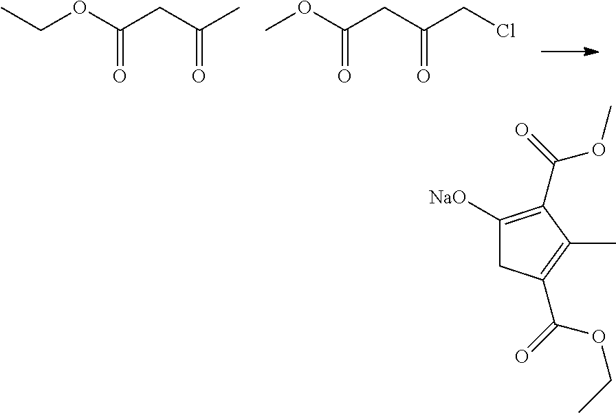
CCOC(CC(C)=O)=O.COC(CC(CCl)=O)=O.C1([NaO])=C(C(=O)OC)C(C)=C(C(=O)OCC)C1
